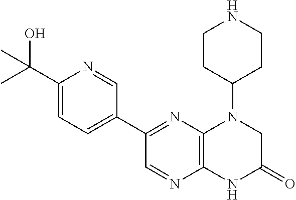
C1(C(O)(C)C)=CC=C(C2=NC3=C(N=C2)NC(=O)CN3C2CCNCC2)C=N1
